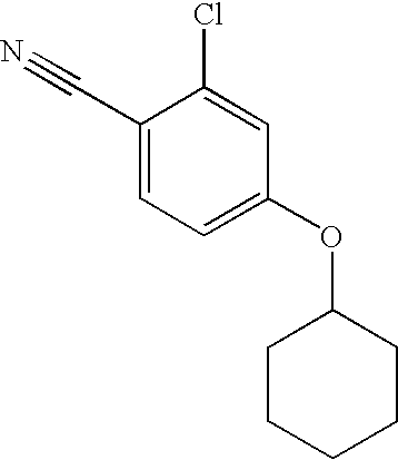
C1(OC2=CC=C(C#N)C(Cl)=C2)CCCCC1
